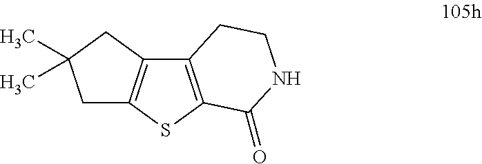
C1C2=C(CC1(C)C)C1=C(S2)C(=O)NCC1
